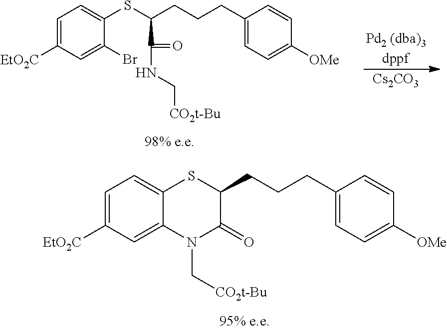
C1=C([EtO2C])C=C2C(=C1)SC(CCCC1=CC=C([OMe])C=C1)C(=O)N2C[CO2t-Bu].[Cs2CO3].C1=C([EtO2C])C=C(Br)C(SC(CCCC2=CC=C([OMe])C=C2)C(NC[CO2t-Bu])=O)=C1
